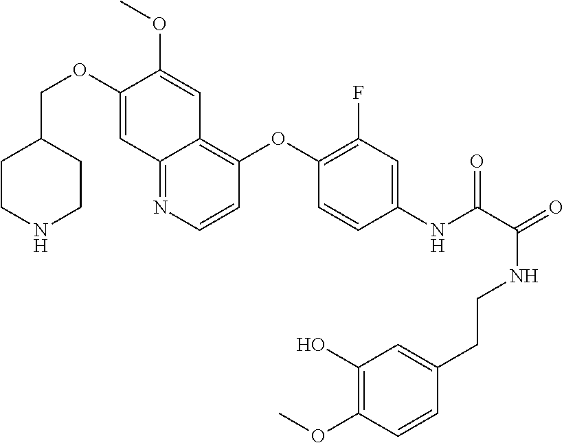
C1CNCCC1COC1=CC2=NC=CC(OC3=C(F)C=C(NC(=O)C(NCCC4=CC(O)=C(OC)C=C4)=O)C=C3)=C2C=C1OC
